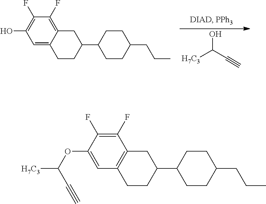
[H7C3]C(O)C#C.C1(F)=C(O)C=C2C(=C1F)CC(C1CCC(CCC)CC1)CC2.C1(F)=C(F)C2=C(C=C1OC(C#C)[H7C3])CCC(C1CCC(CCC)CC1)C2
